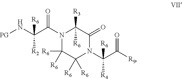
[PG]NC(C(N1C([R6])([R6])C([R6])([R6])N(C(C([R9])=O)([R6])[R4])C(=O)C1([R3])[R6])=O)([R6])[R2]
